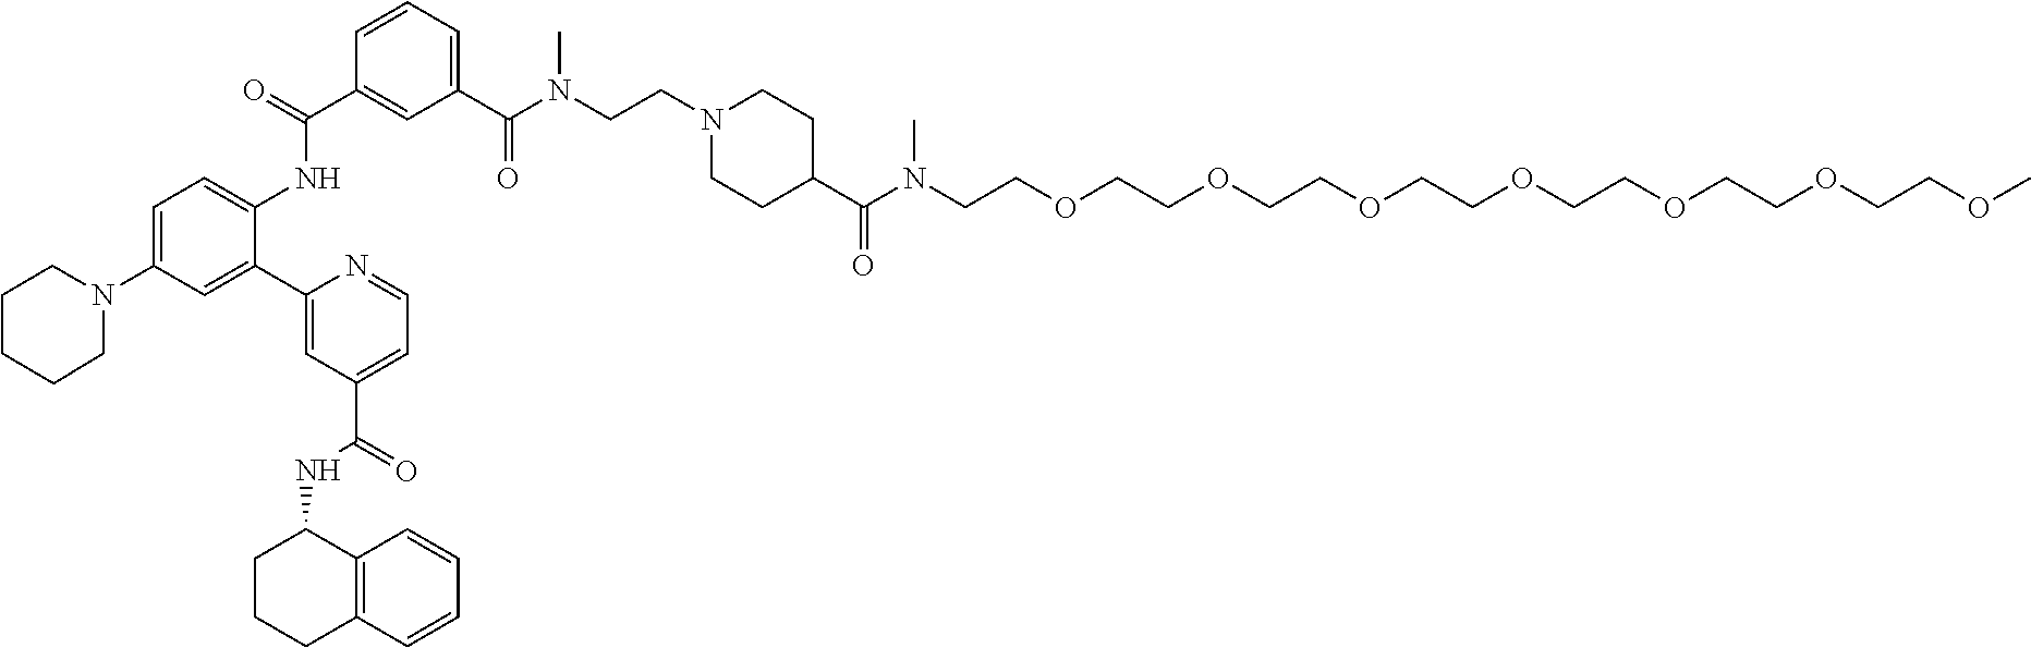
C1=C(N2CCCCC2)C=C(C2=CC(C(NC3CCCC4=C3C=CC=C4)=O)=CC=N2)C(NC(=O)C2=CC(C(N(CCN3CCC(C(N(CCOCCOCCOCCOCCOCCOCCOC)C)=O)CC3)C)=O)=CC=C2)=C1
